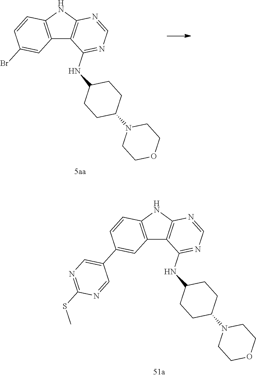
C12=C(NC3=C1C(NC1CCC(N4CCOCC4)CC1)=NC=N3)C=CC(Br)=C2.C12=C(NC3=C1C(NC1CCC(N4CCOCC4)CC1)=NC=N3)C=CC(C1=CN=C(SC)N=C1)=C2
